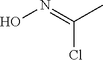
ON=C(C)Cl
